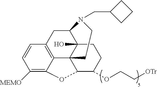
C1([MEMO])=C2C3=C(C=C1)CC1C4(O)C3(C(C(OCC[OTr])CC4)O2)CCN1CC1CCC1
